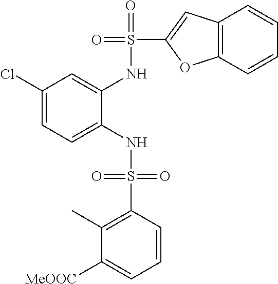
C1(Cl)=CC=C(NS(=O)(=O)C2=C(C)C([MeOOC])=CC=C2)C(NS(=O)(C2=CC3=C(O2)C=CC=C3)=O)=C1
